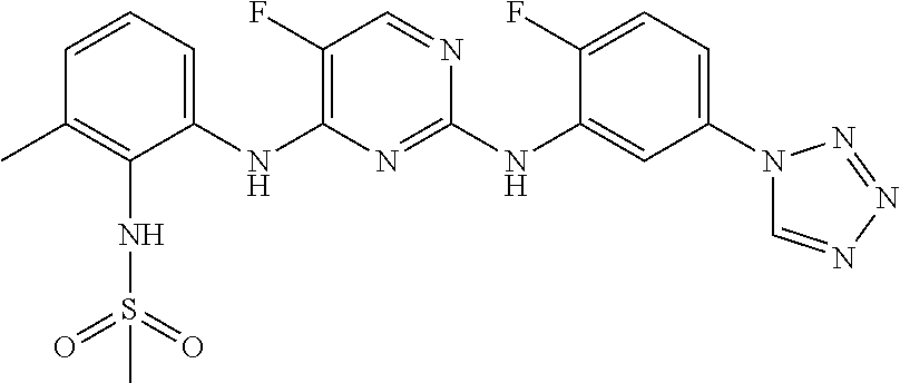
C1=CC=C(NC2=C(F)C=NC(NC3=CC(N4C=NN=N4)=CC=C3F)=N2)C(NS(=O)(C)=O)=C1C
